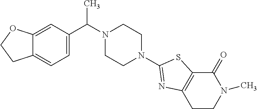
C12=CC(C(N3CCN(C4=NC5=C(C(=O)N(C)CC5)S4)CC3)C)=CC=C1CCO2
